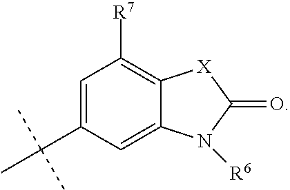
C1=C(C(C)(C)C)C=C2C(=C1[R7])[X]C(=O)N2[R6]
